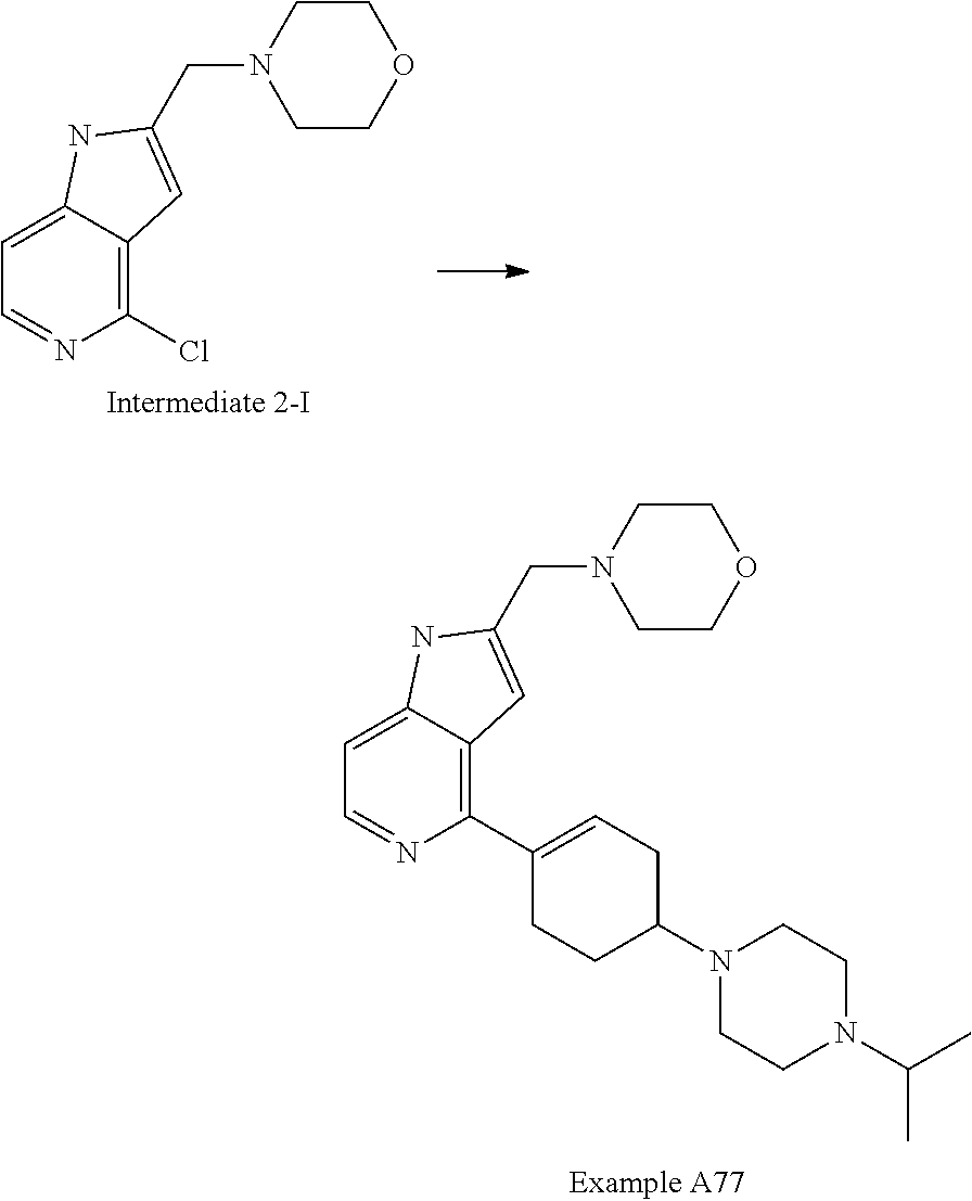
C1(Cl)=C2C(=CC=N1)NC(CN1CCOCC1)=C2.C1(C2=CCC(N3CCN(C(C)C)CC3)CC2)=C2C(=CC=N1)NC(CN1CCOCC1)=C2
